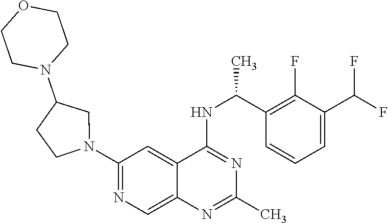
N1(C2=NC=C3C(=C2)C(NC(C2=C(F)C(C(F)F)=CC=C2)C)=NC(C)=N3)CC(N2CCOCC2)CC1
